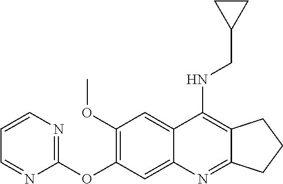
C12=NC3=CC(OC4=NC=CC=N4)=C(OC)C=C3C(NCC3CC3)=C1CCC2
